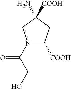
N1(C(=O)CO)C([COOH])CC([COOH])(N)C1
